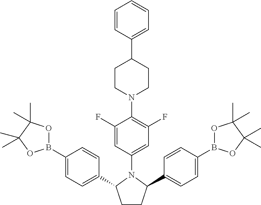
C1(C2=CC=CC=C2)CCN(C2=C(F)C=C(N3C(C4=CC=C(B5OC(C)(C)C(C)(C)O5)C=C4)CCC3C3=CC=C(B4OC(C)(C)C(C)(C)O4)C=C3)C=C2F)CC1
